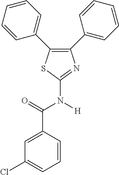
C1(C2=CC=CC=C2)=C(C2=CC=CC=C2)N=C(N([H])C(=O)C2=CC(Cl)=CC=C2)S1
